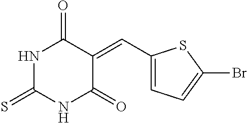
N1C(=S)NC(=O)C(=CC2=CC=C(Br)S2)C1=O
